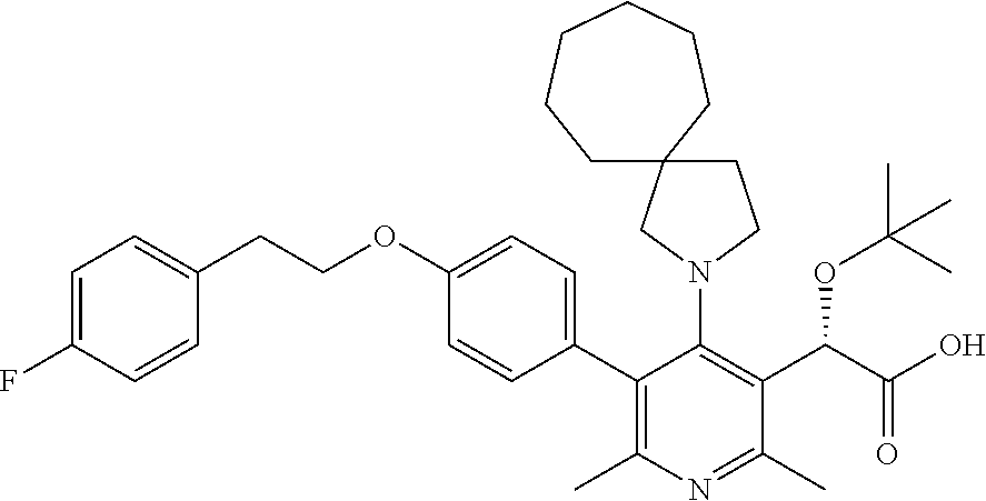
C1=C(F)C=CC(CCOC2=CC=C(C3=C(C)N=C(C)C(C(OC(C)(C)C)C(=O)O)=C3N3CCC4(C3)CCCCCC4)C=C2)=C1
